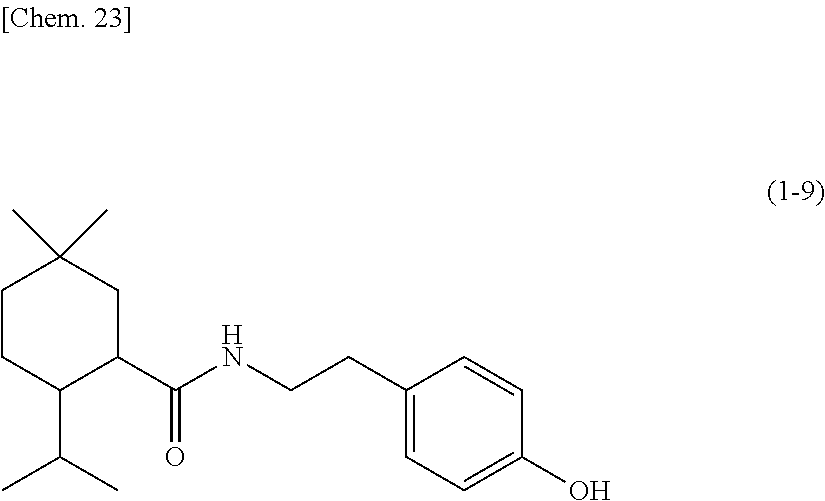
C1CC(C(C)C)C(C(=O)NCCC2=CC=C(O)C=C2)CC1(C)C
